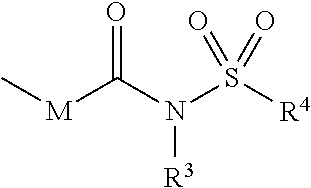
O=C(N(S([R4])(=O)=O)[R3])[M]C
